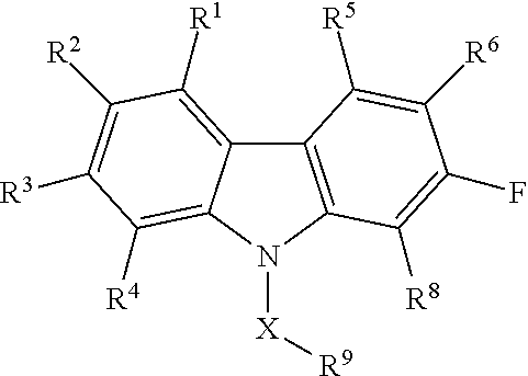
C12=C(N([X][R9])C3=C([R4])C([R3])=C([R2])C([R1])=C13)C([R8])=C(F)C([R6])=C2[R5]
